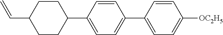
C1CC(C2=CC=C(C3=CC=C([OC2H5])C=C3)C=C2)CCC1C=C
